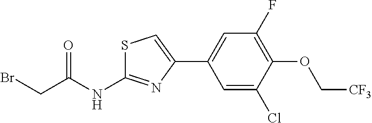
C1=C(Cl)C(OC[CF3])=C(F)C=C1C1=CSC(NC(CBr)=O)=N1
